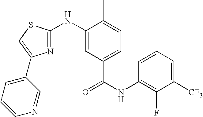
C1=CC=C([CF3])C(F)=C1NC(=O)C1=CC=C(C)C(NC2=NC(C3=CC=CN=C3)=CS2)=C1
